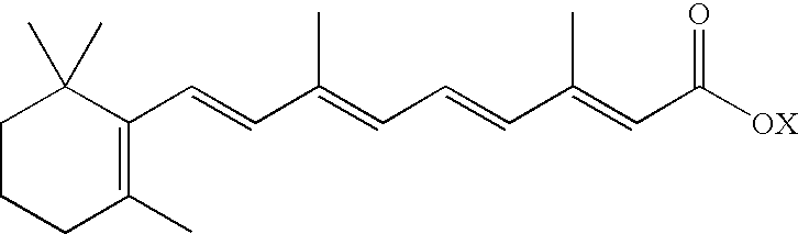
C1CCC(C)=C(C=CC(=CC=CC(=CC([OX])=O)C)C)C1(C)C
